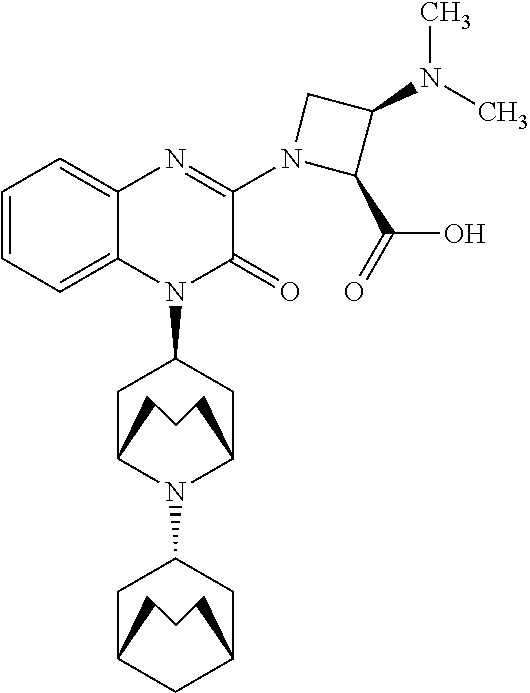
C1=CC=C2C(=C1)N=C(N1CC(N(C)C)C1C(=O)O)C(=O)N2C1CC2N(C3CC4CC(C3)CCC4)C(C1)CCC2
